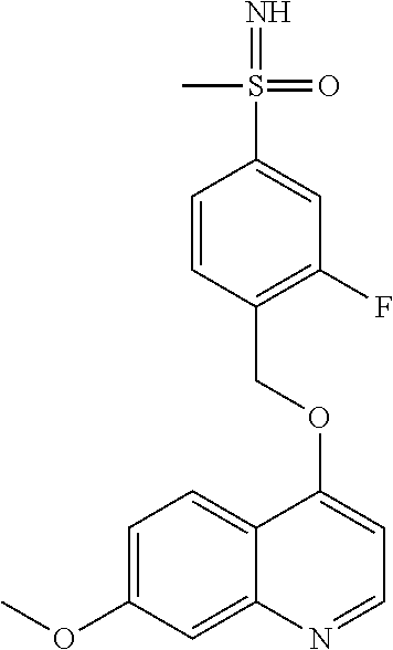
C1=C(OC)C=C2C(=C1)C(OCC1=C(F)C=C(S(=N)(C)=O)C=C1)=CC=N2
